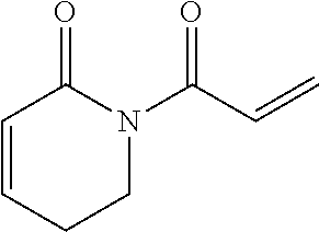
C1=CCCN(C(=O)C=C)C1=O
